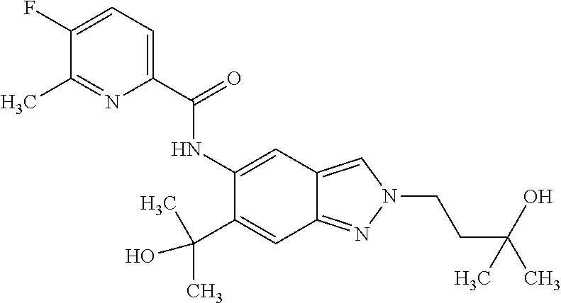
N(C1=CC2=CN(CCC(C)(C)O)N=C2C=C1C(C)(O)C)C(C1=CC=C(F)C(C)=N1)=O
